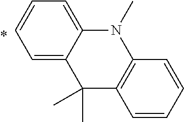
C1=C2C(=CC=C1)N(C)C1=C(C2(C)C)C=CC=C1
